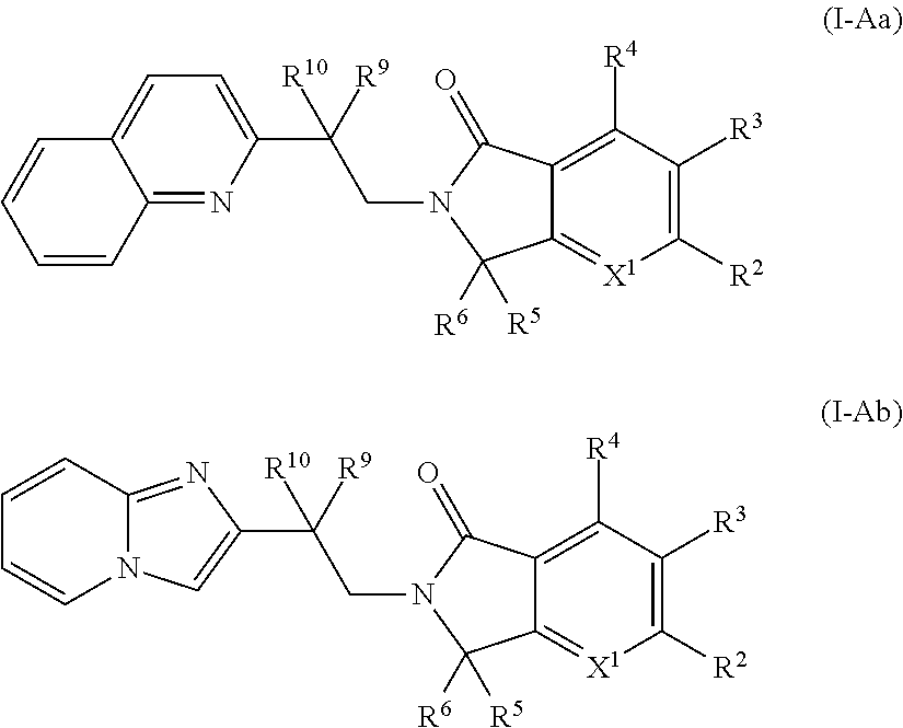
C12=C([R4])C([R3])=C([R2])[X1]=C1C([R5])([R6])N(CC([R9])(C1=CC=C3C(=N1)C=CC=C3)[R10])C2=O.C12=C([R4])C([R3])=C([R2])[X1]=C1C([R5])([R6])N(CC([R9])(C1=CN3C(=N1)C=CC=C3)[R10])C2=O
